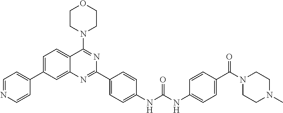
C1=C(C2=CC=NC=C2)C=C2C(=C1)C(N1CCOCC1)=NC(C1=CC=C(NC(NC3=CC=C(C(N4CCN(C)CC4)=O)C=C3)=O)C=C1)=N2
